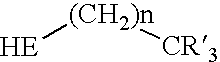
[(CH2)n]([HE])[CR3]
